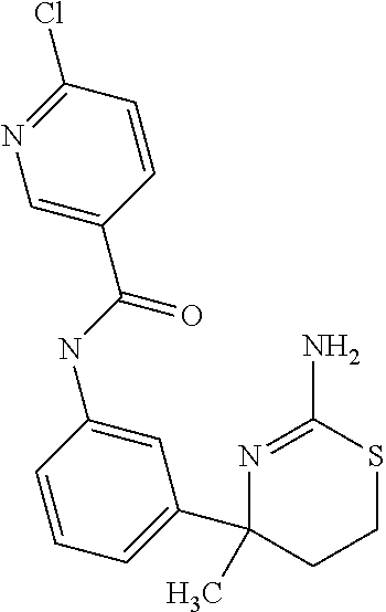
C1(C(NC2=CC(C3(C)CCSC(N)=N3)=CC=C2)=O)=CN=C(Cl)C=C1
